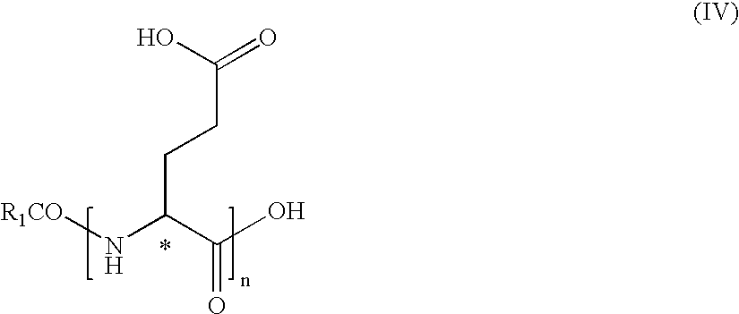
OC(=O)CCC(N[R1CO])C(O)=O
